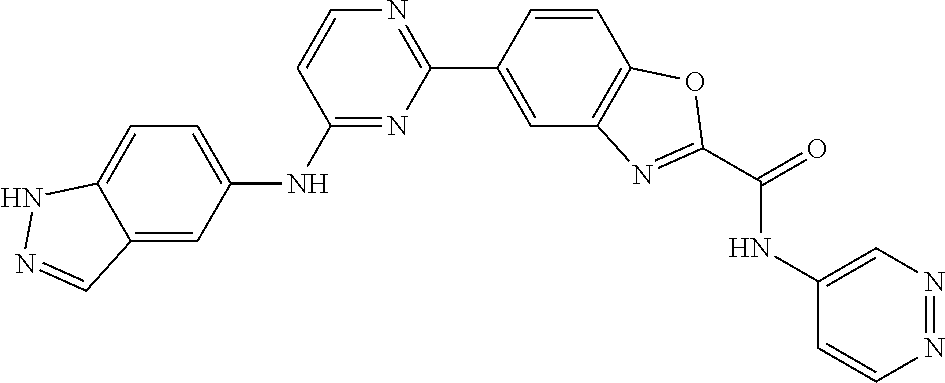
C1=CC(NC2=CC=C3C(=C2)C=NN3)=NC(C2=CC3=C(C=C2)OC(C(=O)NC2=CN=NC=C2)=N3)=N1
